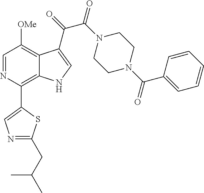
C1(C2=C3C(=C([OMe])C=N2)C(C(=O)C(N2CCN(C(C4=CC=CC=C4)=O)CC2)=O)=CN3)=CN=C(CC(C)C)S1
